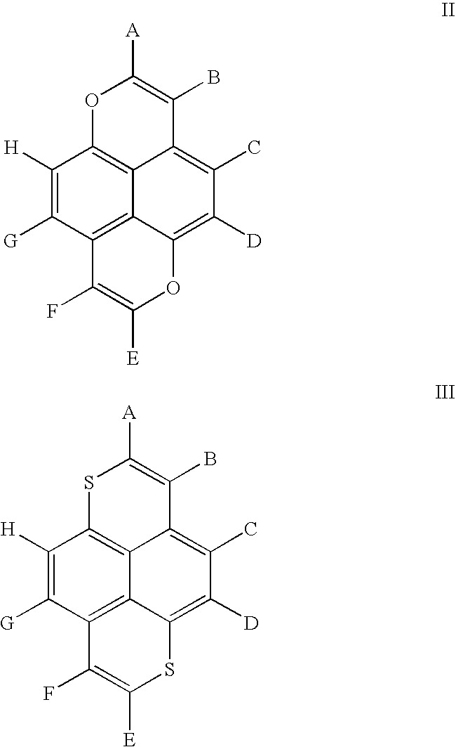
C1([H])=C([G])C2=C3C4=C1OC([A])=C(B)C4=C(C)C([D])=C3OC([E])=C2F.C1([H])=C([G])C2=C3C4=C1SC([A])=C(B)C4=C(C)C([D])=C3SC([E])=C2F
